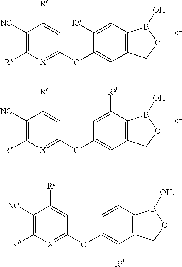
C1([NC])=C([Rb])[X]=C(OC2=CC3=C(C=C2[Rd])B(O)OC3)C=C1[Rc].C1([NC])=C([Rb])[X]=C(OC2=CC3=C(C([Rd])=C2)B(O)OC3)C=C1[Rc].C1([NC])=C([Rb])[X]=C(OC2=C([Rd])C3=C(C=C2)B([OH])OC3)C=C1[Rc]
